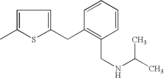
C1=C(C)SC(CC2=C(CNC(C)C)C=CC=C2)=C1
